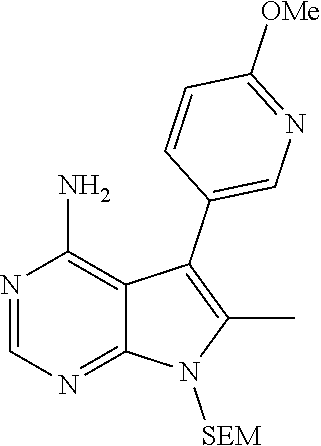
N1=CN=C2C(=C1N)C(C1=CN=C([OMe])C=C1)=C(C)N2[SEM]
